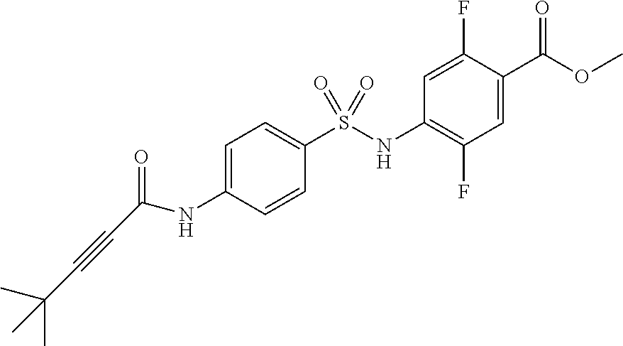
C1=C(NC(C#CC(C)(C)C)=O)C=CC(S(NC2=C(F)C=C(C(OC)=O)C(F)=C2)(=O)=O)=C1
